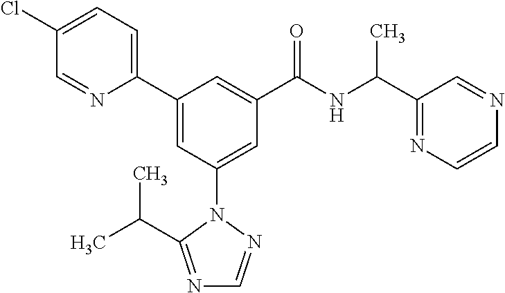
C1(C2=CC(N3N=CN=C3C(C)C)=CC(C(NC(C3=NC=CN=C3)C)=O)=C2)=CC=C(Cl)C=N1
